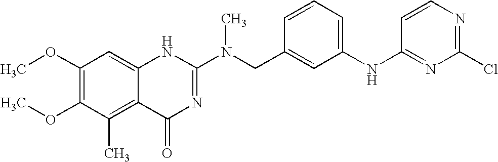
C1(OC)=C(OC)C(C)=C2C(=C1)NC(N(CC1=CC(NC3=NC(Cl)=NC=C3)=CC=C1)C)=NC2=O
